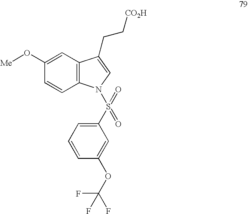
C1=C(O[Me])C=CC2=C1C(CC[CO2H])=CN2S(C1=CC=CC(OC(F)(F)F)=C1)(=O)=O
